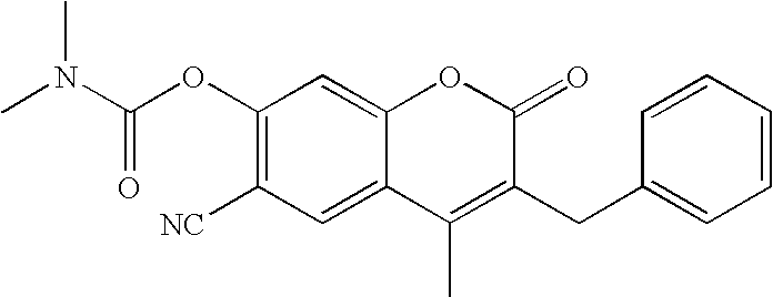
C1(OC(N(C)C)=O)=C([NC])C=C2C(=C1)OC(=O)C(CC1=CC=CC=C1)=C2C
